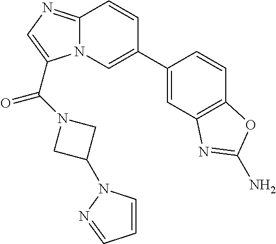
C1(C2=CN3C(=NC=C3C(=O)N3CC(N4C=CC=N4)C3)C=C2)=CC2=C(C=C1)OC(N)=N2
